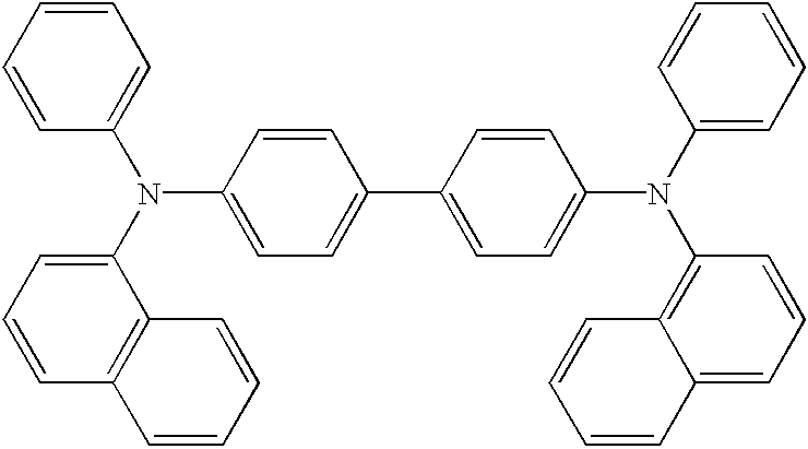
C1=CC(N(C2=CC=C(C3=CC=C(N(C4=CC=CC=C4)C4=C5C(=CC=C4)C=CC=C5)C=C3)C=C2)C2=CC=CC3=C2C=CC=C3)=CC=C1
